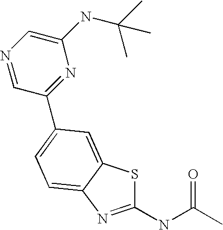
C1(NC(C)=O)=NC2=CC=C(C3=NC(NC(C)(C)C)=CN=C3)C=C2S1
